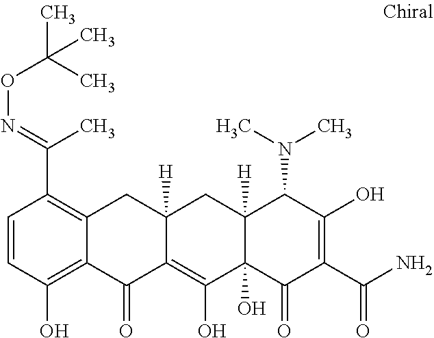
C12([H])C(O)(C(=O)C(C(N)=O)=C(O)C1N(C)C)C(O)=C1C([H])(C2)CC2=C(C(=NOC(C)(C)C)C)C=CC(O)=C2C1=O
